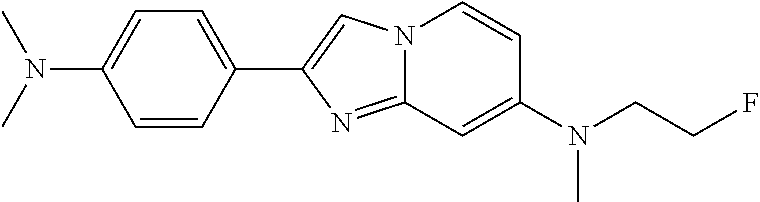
C1(C2=CN3C(=N2)C=C(N(CCF)C)C=C3)=CC=C(N(C)C)C=C1
